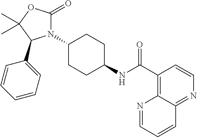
N1(C2CCC(NC(C3=C4C(=NC=C3)C=CC=N4)=O)CC2)C(=O)OC(C)(C)C1C1=CC=CC=C1
